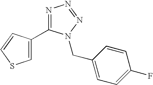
N1=C(C2=CSC=C2)N(CC2=CC=C(F)C=C2)N=N1
